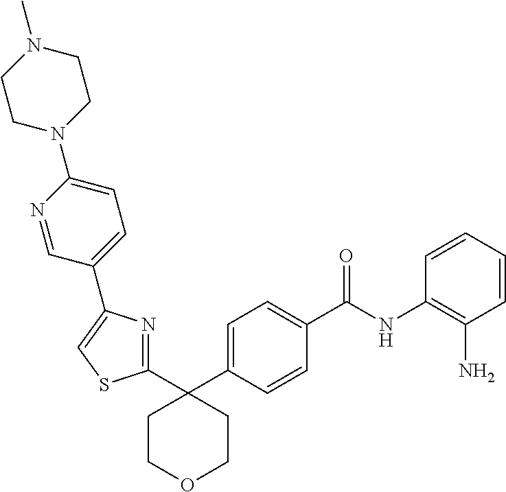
C1=C(C2(C3=NC(C4=CC=C(N5CCN(C)CC5)N=C4)=CS3)CCOCC2)C=CC(C(NC2=C(N)C=CC=C2)=O)=C1
